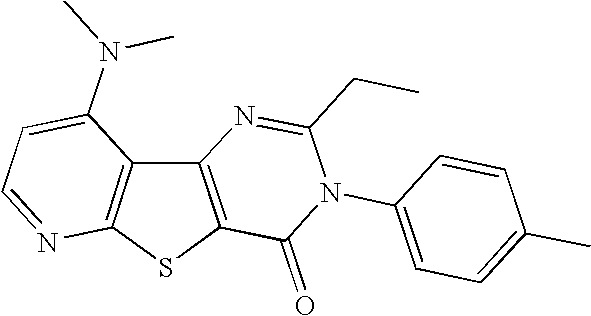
C12=C(SC3=C1C(N(C)C)=CC=N3)C(=O)N(C1=CC=C(C)C=C1)C(CC)=N2
